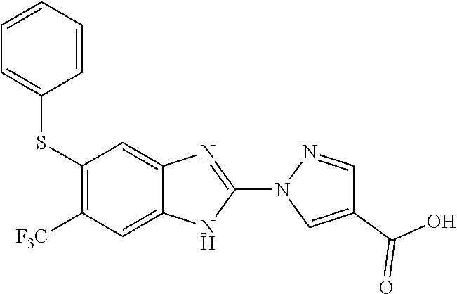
C1=CC=CC(SC2=C([F3C])C=C3NC(N4C=C(C(=O)O)C=N4)=NC3=C2)=C1
